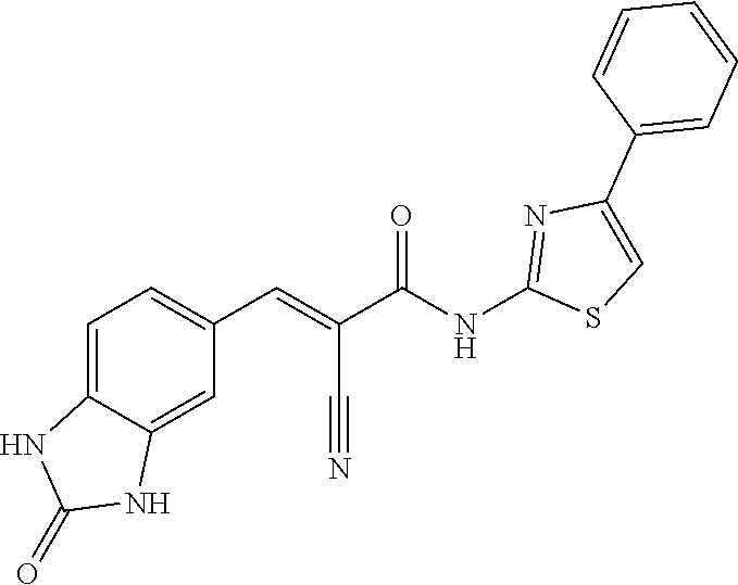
C1=CC=C(C2=CSC(NC(C(=CC3=CC=C4C(=C3)NC(=O)N4)C#N)=O)=N2)C=C1
